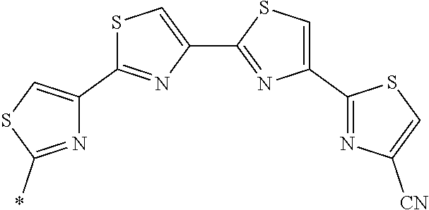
N1=C(*)SC=C1C1=NC(C2=NC(C3=NC([CN])=CS3)=CS2)=CS1
